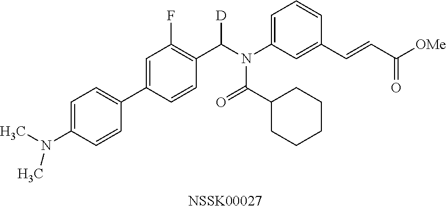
[NSSK00027].C1=C(N(C)C)C=CC(C2=CC(F)=C(C(N(C3=CC=CC(C=CC([OMe])=O)=C3)C(=O)C3CCCCC3)[D])C=C2)=C1
